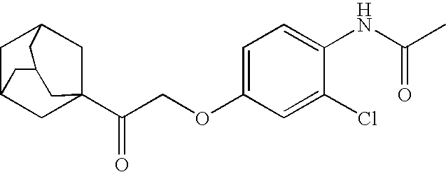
C1C2CC3(C(COC4=CC=C(NC(C)=O)C(Cl)=C4)=O)CC1CC(C2)C3
